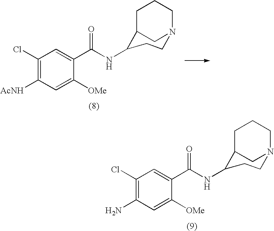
C1([OMe])=CC(N)=C(Cl)C=C1C(NC1CCN2CC1CCC2)=O.C1([OMe])=CC([AcNH])=C(Cl)C=C1C(NC1CCN2CC1CCC2)=O
